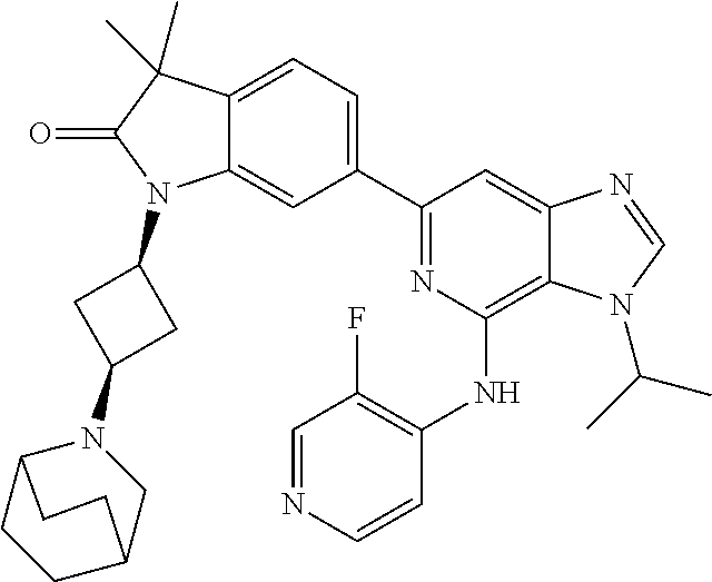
C12=CC=C(C3=NC(NC4=C(F)C=NC=C4)=C4C(=C3)N=CN4C(C)C)C=C1N(C1CC(N3C4CCC(C3)CC4)C1)C(=O)C2(C)C
